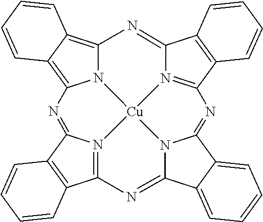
N1=C2N3=C(C4=C2C=CC=C4)N=C2N4[Cu]35N3C(=C6C(=C13)C=CC=C6)N=C1N5=C(C3=C1C=CC=C3)N=C4C1=CC=CC=C12
